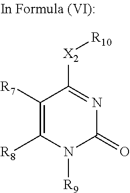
C1([R7])=C([R8])N([R9])C(=O)N=C1[X2][R10]
